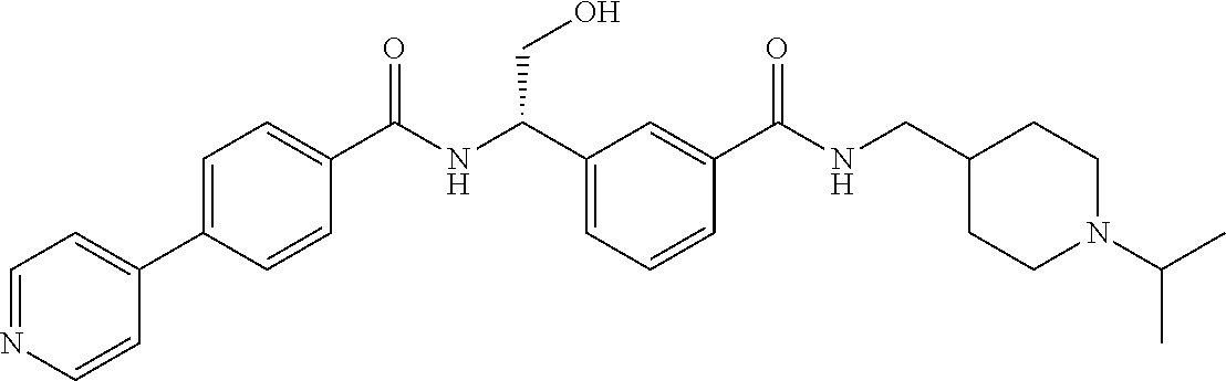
C1=NC=CC(C2=CC=C(C(NC(C3=CC=CC(C(NCC4CCN(C(C)C)CC4)=O)=C3)CO)=O)C=C2)=C1
